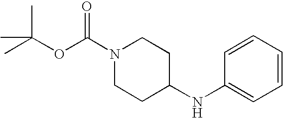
O(C(C)(C)C)C(N1CCC(NC2=CC=CC=C2)CC1)=O
